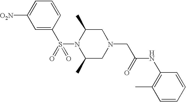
S(N1C(C)CN(CC(NC2=C(C)C=CC=C2)=O)CC1C)(=O)(C1=CC([O2N])=CC=C1)=O
